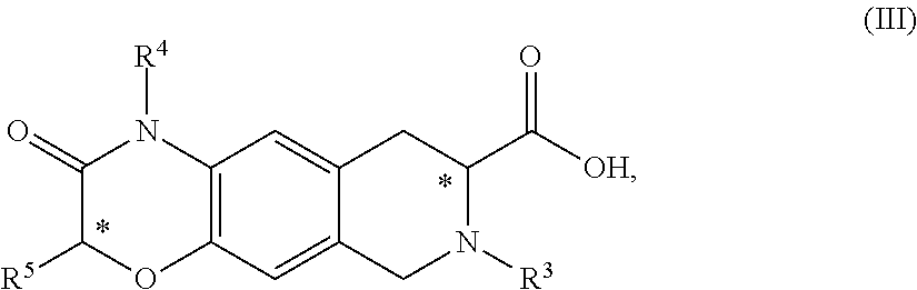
C12=C(C=C3C(=C1)CC(C([OH])=O)N([R3])C3)OC([R5])C(=O)N2[R4]
